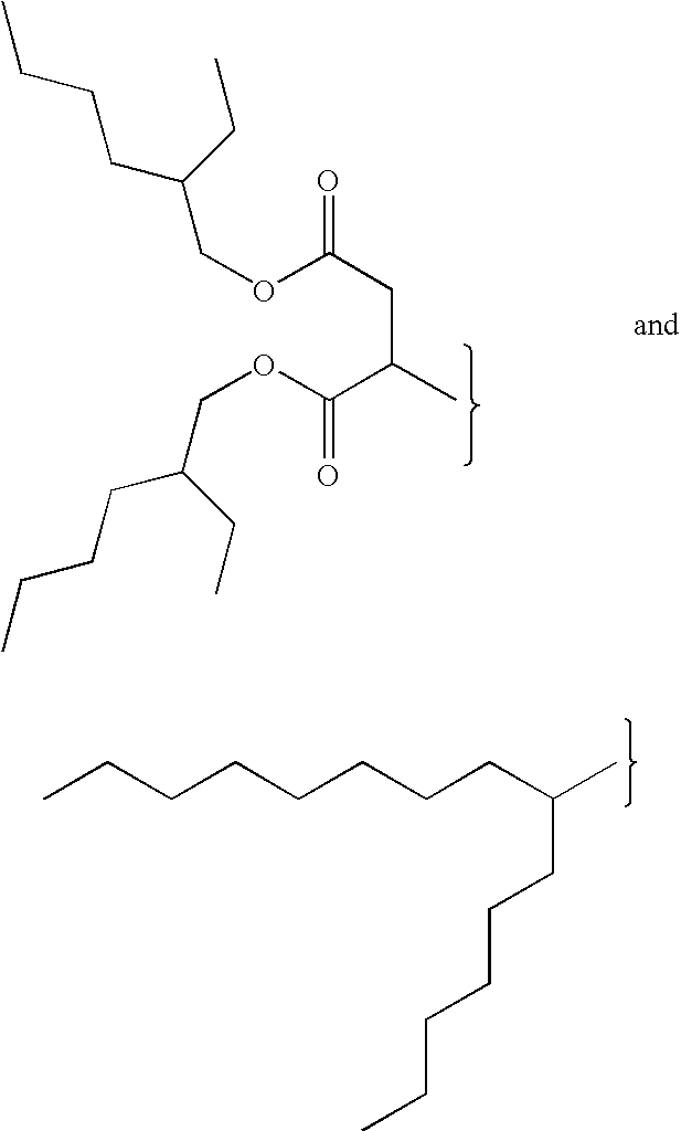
CCCCCCCCC(C)CCCCCC.C(C(CC)CCCC)OC(=O)CC(C)C(OCC(CCCC)CC)=O
